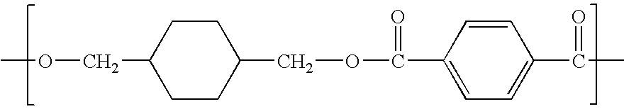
C1(C(=O)OCC2CCC(COC)CC2)=CC=C(C(C)=O)C=C1
